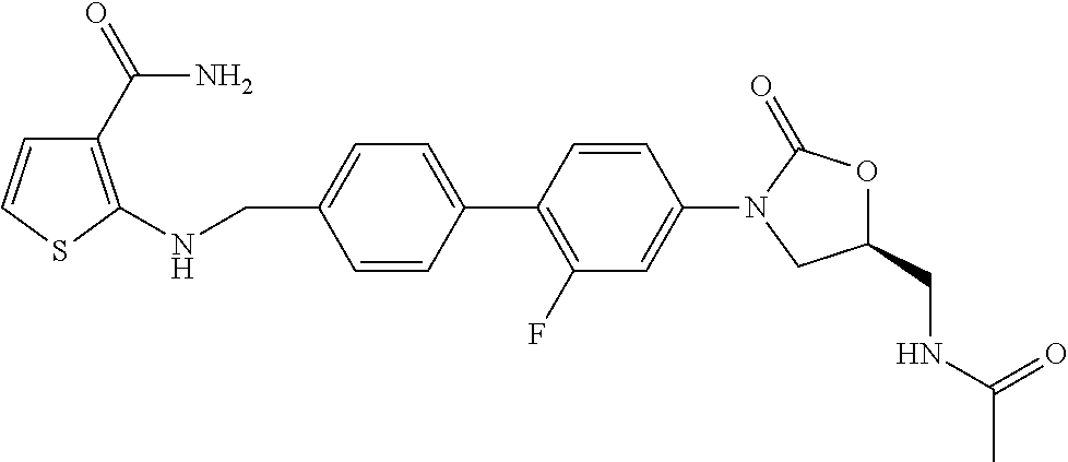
C1=CC(CNC2=C(C(=O)N)C=CS2)=CC=C1C1=C(F)C=C(N2CC(CNC(C)=O)OC2=O)C=C1
